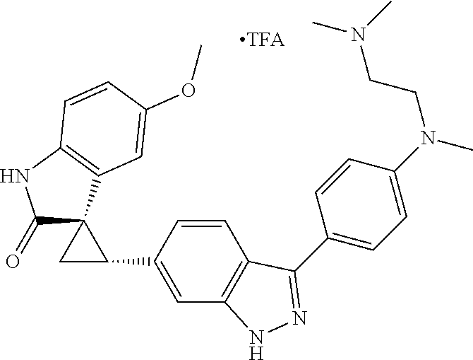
C1(=O)C2(C3=C(N1)C=CC(OC)=C3)CC2C1=CC2=C(C=C1)C(C1=CC=C(N(C)CCN(C)C)C=C1)=NN2
